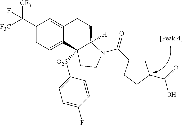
C(C1=CC=C2C(=C1)CCC1([H])C2([O2S]C2=CC=C(F)C=C2)CCN1C(=O)C1CC(C(O)=O)CC1)([F3C])([CF3])F
